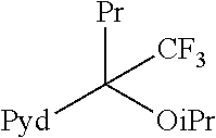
[Pr]C([OiPr])([Pyd])[CF3]
